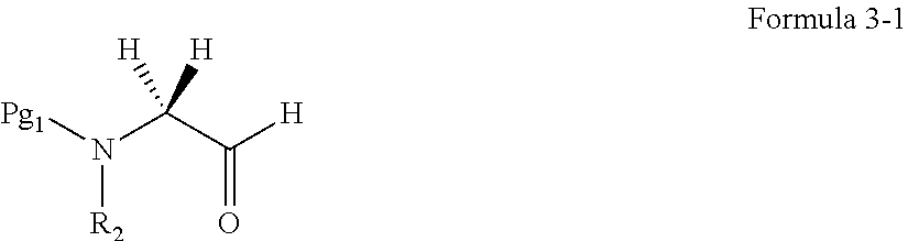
[Pg1]N(C(C(=O)[H])([H])[H])[R2]
